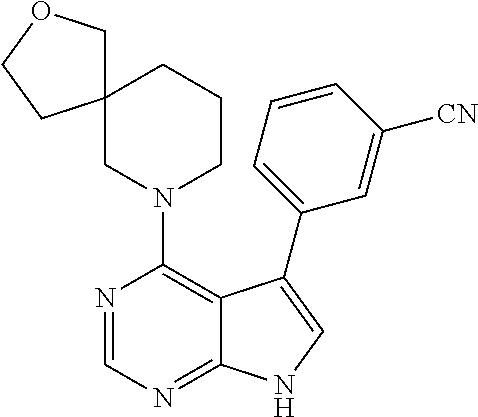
N1(C2=C3C(=NC=N2)NC=C3C2=CC=CC([CN])=C2)CCCC2(C1)COCC2
